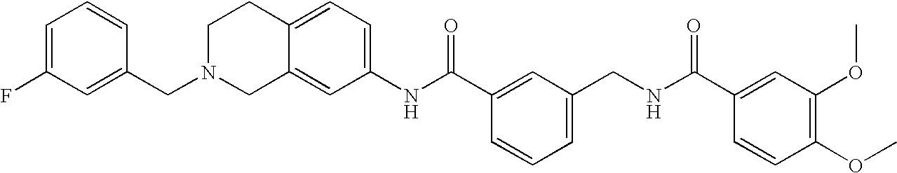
C1(NC(C2=CC(CNC(C3=CC(OC)=C(OC)C=C3)=O)=CC=C2)=O)=CC=C2C(=C1)CN(CC1=CC(F)=CC=C1)CC2
